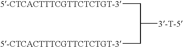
[5-CTCACTTTCGTTCTCTGT-3]CC([3-T-5])C[5-CTCACTTTCGTTCTCTGT-3]
